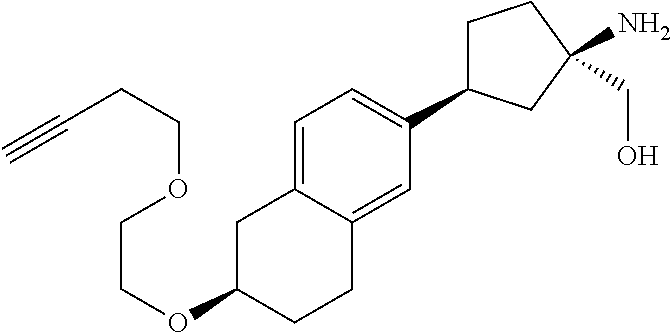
C1C(C2=CC=C3C(=C2)CCC(OCCOCCC#C)C3)CC(N)(CO)C1
